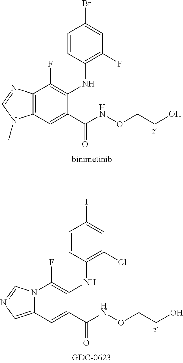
C12=C(C=C(C(NOCCO)=O)C(NC3=C(F)C=C(Br)C=C3)=C1F)N(C)C=N2.N12C(=CN=C1)C=C(C(NOCCO)=O)C(NC1=C(Cl)C=C(I)C=C1)=C2F
